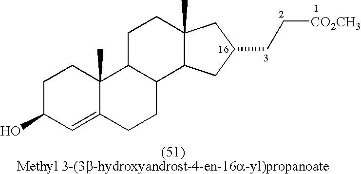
C1C(O)C=C2C(C)(C1)C1C(CC2)C2C(C)(CC1)CC(CC[CO2CH3])C2
